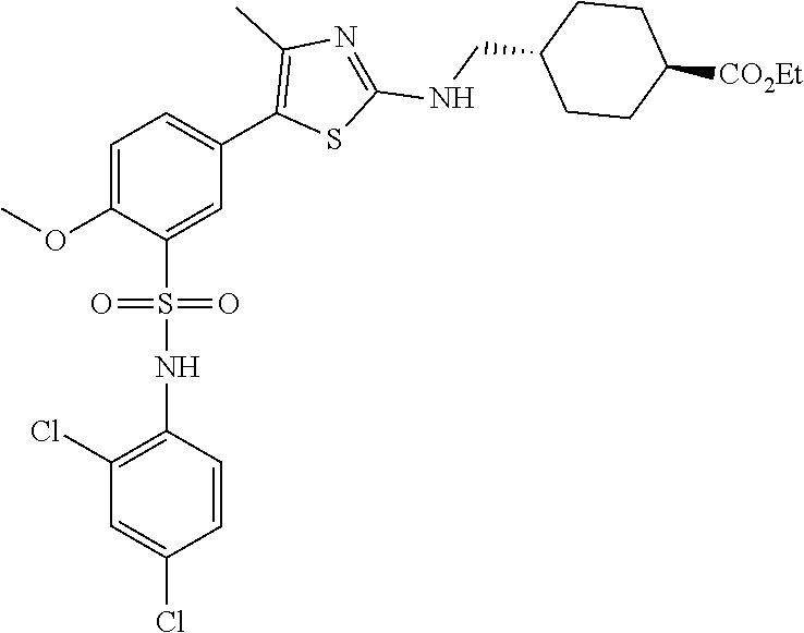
C1=C(OC)C(S(=O)(=O)NC2=C(Cl)C=C(Cl)C=C2)=CC(C2=C(C)N=C(NCC3CCC([CO2Et])CC3)S2)=C1
